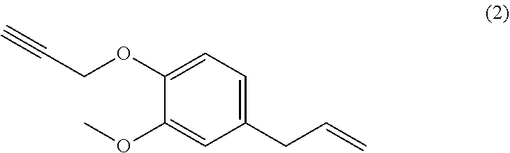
C1(CC=C)=CC=C(OCC#C)C(OC)=C1
